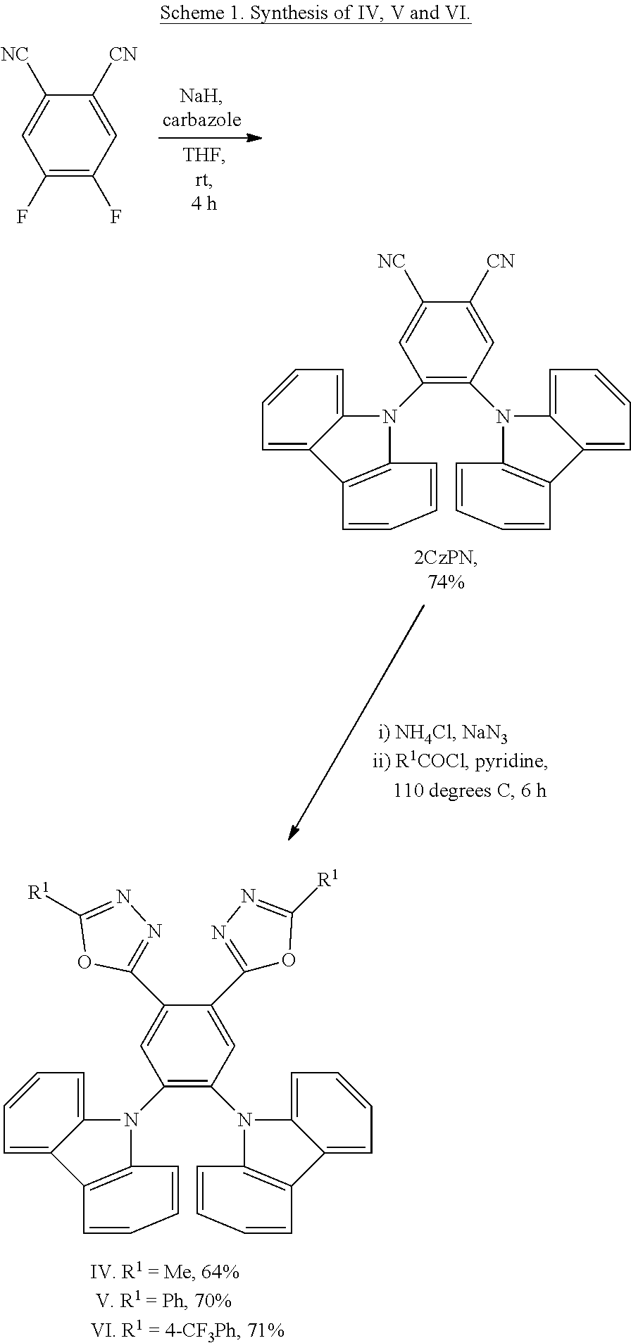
C1(F)=C(F)C=C([CN])C([NC])=C1.C1(N2C3=CC=CC=C3C3=C2C=CC=C3)=C(N2C3=CC=CC=C3C3=C2C=CC=C3)C=C(C2=NN=C([R1])O2)C(C2=NN=C([R1])O2)=C1.C1(N2C3=CC=CC=C3C3=C2C=CC=C3)=C(N2C3=CC=CC=C3C3=C2C=CC=C3)C=C([CN])C([NC])=C1
